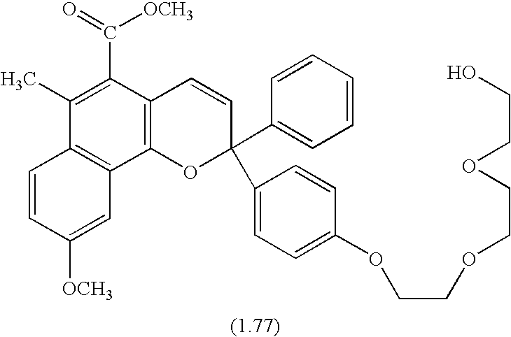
C1=CC([OCH3])=CC2=C1C(C)=C(C(=O)[OCH3])C1=C2OC(C2=CC=CC=C2)(C2=CC=C(OCCOCCOCCO)C=C2)C=C1
